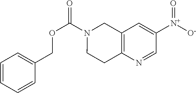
C1=CC=CC(COC(=O)N2CCC3=C(C2)C=C([N+](=O)[O-])C=N3)=C1
